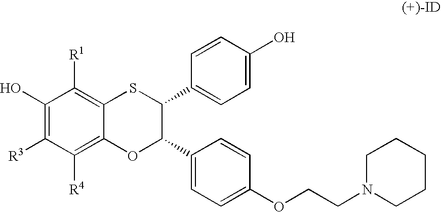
C1(O)=C([R3])C([R4])=C2C(=C1[R1])SC(C1=CC=C(O)C=C1)C(C1=CC=C(OCCN3CCCCC3)C=C1)O2
